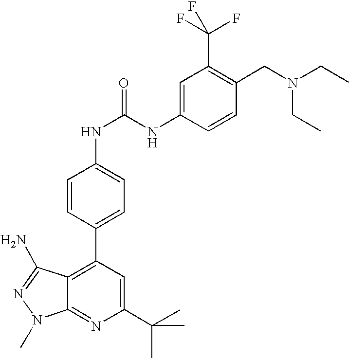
C1(C(C)(C)C)=CC(C2=CC=C(NC(=O)NC3=CC(C(F)(F)F)=C(CN(CC)CC)C=C3)C=C2)=C2C(=N1)N(C)N=C2N
